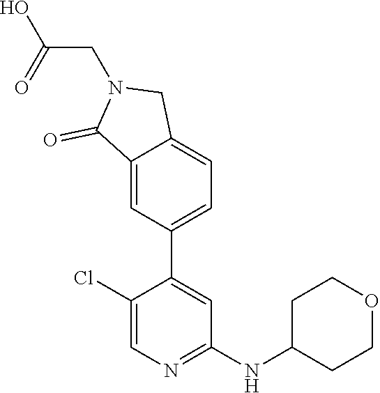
C12=CC(C3=CC(NC4CCOCC4)=NC=C3Cl)=CC=C1CN(CC(O)=O)C2=O
